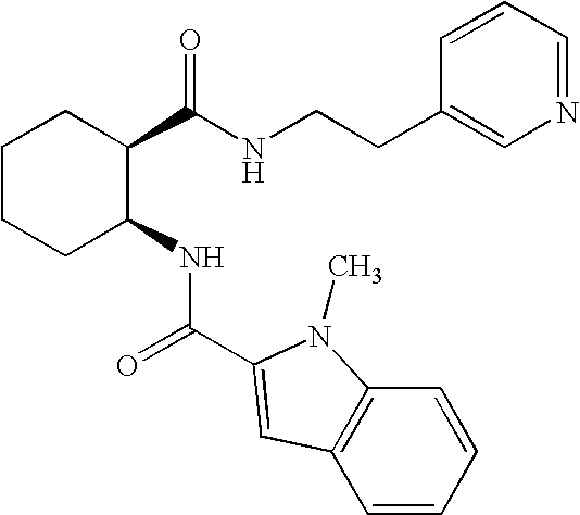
C1CCC(NC(=O)C2=CC3=C(C=CC=C3)N2C)C(C(NCCC2=CN=CC=C2)=O)C1
